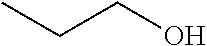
CCCO
